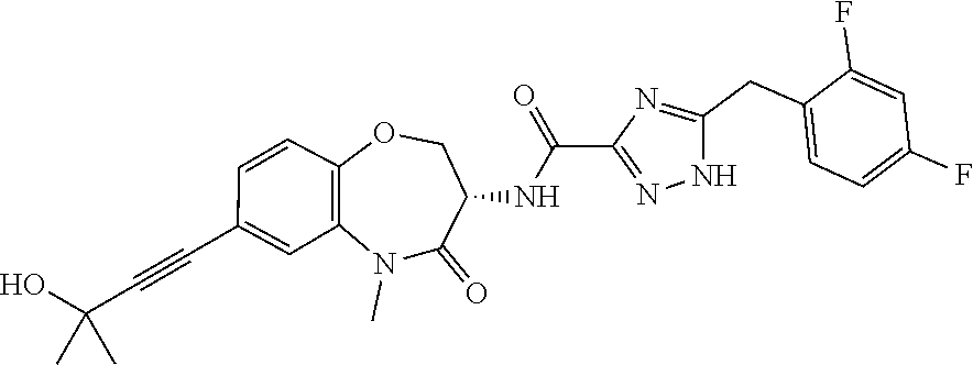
C1=C(CC2=NC(C(NC3C(=O)N(C)C4=C(C=CC(C#CC(O)(C)C)=C4)OC3)=O)=NN2)C(F)=CC(F)=C1
